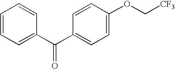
C1=CC=C(C(C2=CC=C(OC[CF3])C=C2)=O)C=C1
